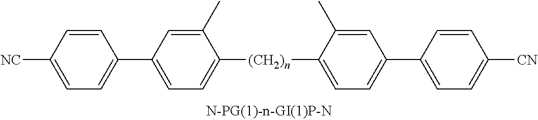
[(CH2)n](C1=CC=C(C2=CC=C([CN])C=C2)C=C1C)C1=CC=C(C2=CC=C([CN])C=C2)C=C1C
